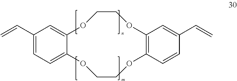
C1(C=C)=CC=C2C(=C1)OCCOC1=C(C=CC(C=C)=C1)OCCO2
